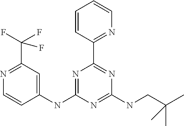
C1(NC2=CC(C(F)(F)F)=NC=C2)=NC(C2=NC=CC=C2)=NC(NCC(C)(C)C)=N1
